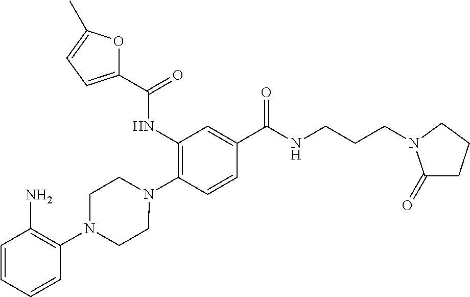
C1(NC(=O)C2=CC=C(C)O2)=C(N2CCN(C3=C(N)C=CC=C3)CC2)C=CC(C(NCCCN2C(=O)CCC2)=O)=C1
